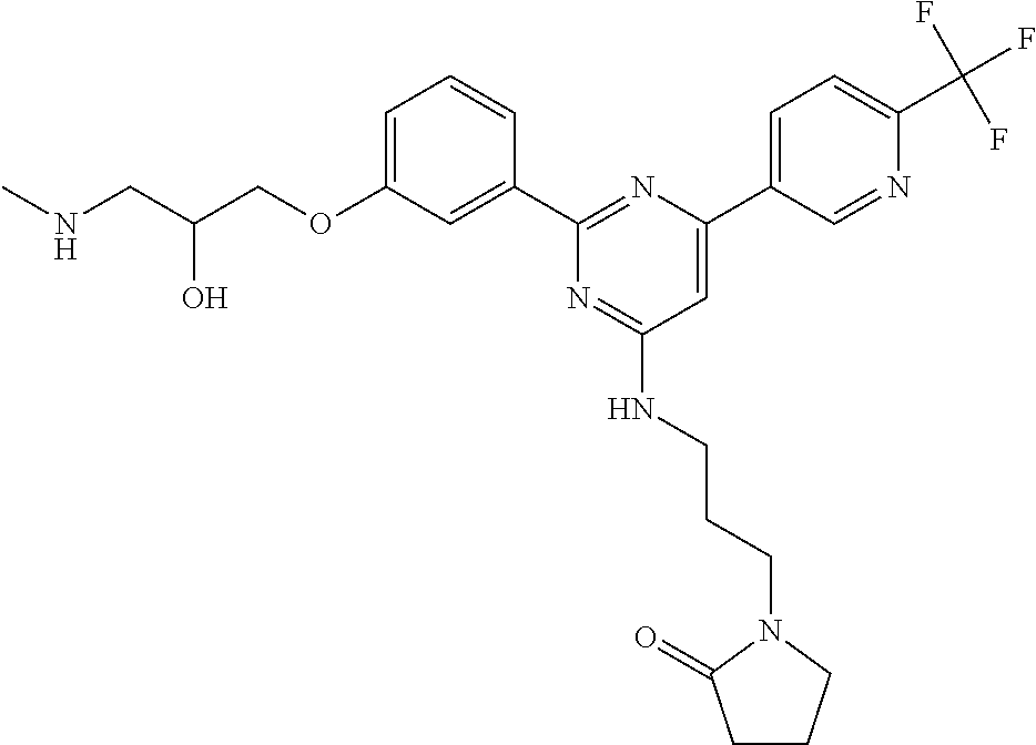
C1=C(OCC(CNC)O)C=C(C2=NC(C3=CC=C(C(F)(F)F)N=C3)=CC(NCCCN3C(=O)CCC3)=N2)C=C1
